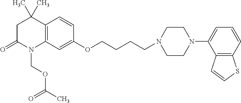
C1C(=O)N(COC(=O)C)C2=C(C1(C)C)C=CC(OCCCCN1CCN(C3=CC=CC4=C3C=CS4)CC1)=C2
